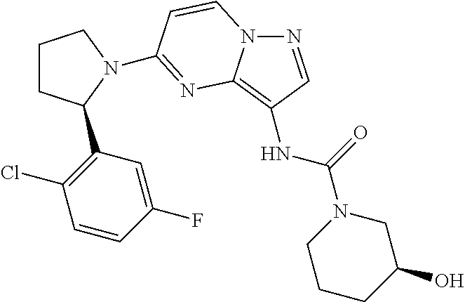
N(C(=O)N1CCCC(O)C1)C1=C2N(N=C1)C=CC(N1C(C3=C(Cl)C=CC(F)=C3)CCC1)=N2
